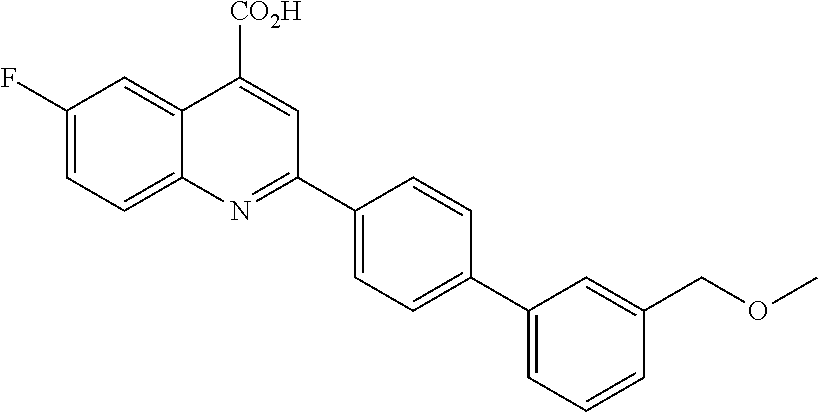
C1(F)=CC=C2C(=C1)C([CO2H])=CC(C1=CC=C(C3=CC=CC(COC)=C3)C=C1)=N2
